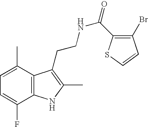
C1=C(C)C2=C(C(F)=C1)NC(C)=C2CCNC(=O)C1=C(Br)C=CS1
